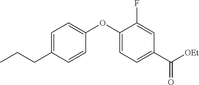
C1=C(CCC)C=CC(OC2=CC=C(C([OEt])=O)C=C2F)=C1
